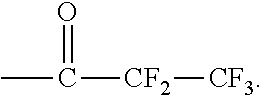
CC(=O)[CF2][CF3]
